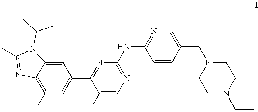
C1=C2C(=C(F)C=C1C1=NC(NC3=NC=C(CN4CCN(CC)CC4)C=C3)=NC=C1F)N=C(C)N2C(C)C
